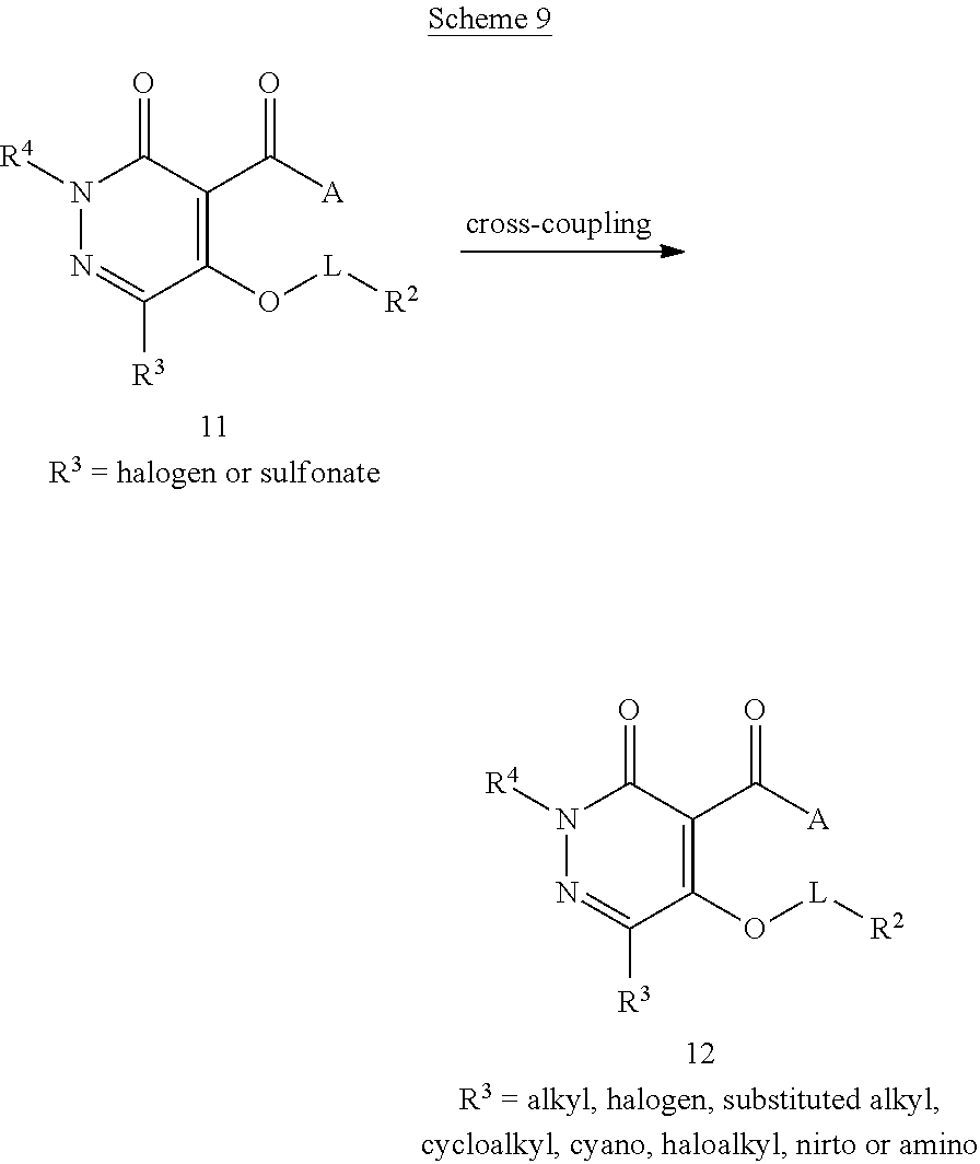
C1(O[L][R2])=C(C(=O)[A])C(=O)N([R4])N=C1[R3].C1(O[L][R2])=C(C(=O)[A])C(=O)N([R4])N=C1[R3]
